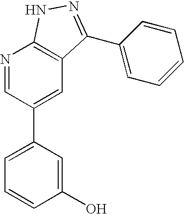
N1=CC(C2=CC=CC(O)=C2)=CC2=C1NN=C2C1=CC=CC=C1
